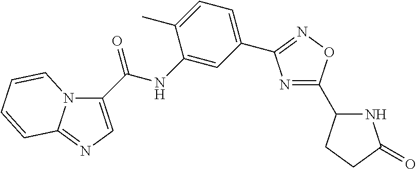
N1=C(C2NC(=O)CC2)ON=C1C1=CC=C(C)C(NC(=O)C2=CN=C3N2C=CC=C3)=C1
